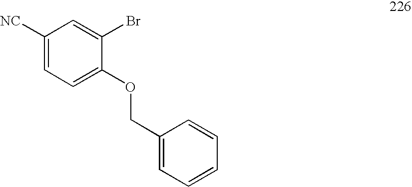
C1([NC])=CC=C(OCC2=CC=CC=C2)C(Br)=C1
